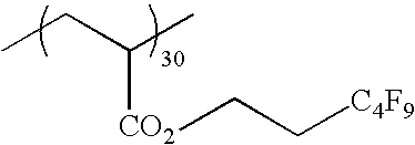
CCC(C)[CO2]CC[C4F9]
